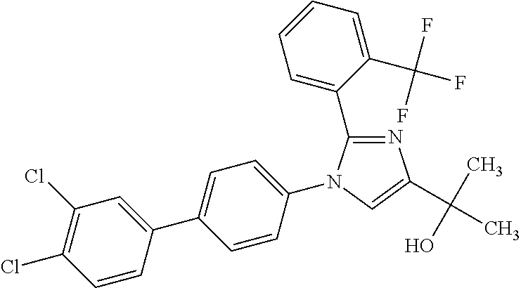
N1=C(C2=CC=CC=C2C(F)(F)F)N(C2=CC=C(C3=CC(Cl)=C(Cl)C=C3)C=C2)C=C1C(C)(O)C
